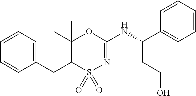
C1(CC2S(=O)(=O)N=C(NC(CCO)C3=CC=CC=C3)OC2(C)C)=CC=CC=C1
